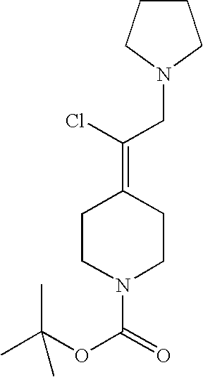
CC(OC(=O)N1CCC(=C(Cl)CN2CCCC2)CC1)(C)C
